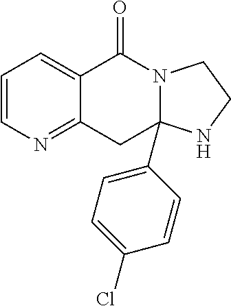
C12=CC=CN=C1CC1(C3=CC=C(Cl)C=C3)N(C2=O)CCN1
